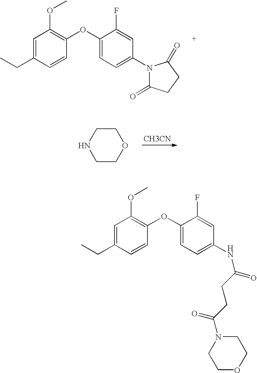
C1(OC)=C(OC2=CC=C(N3C(=O)CCC3=O)C=C2F)C=CC(CC)=C1.C1CNCCO1.[CH3CN].C1(OC)=C(OC2=CC=C(NC(=O)CCC(N3CCOCC3)=O)C=C2F)C=CC(CC)=C1
